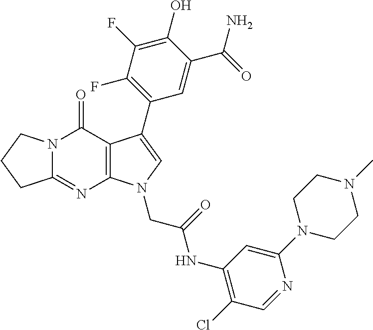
C12=NC3=C(C(=O)N1CCC2)C(C1=C(F)C(F)=C(O)C(C(=O)N)=C1)=CN3CC(=O)NC1=C(Cl)C=NC(N2CCN(C)CC2)=C1
